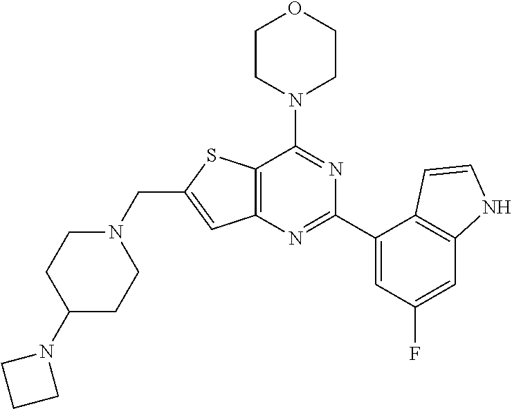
C12=C(N=C(C3=CC(F)=CC4=C3C=CN4)N=C1N1CCOCC1)C=C(CN1CCC(N3CCC3)CC1)S2
